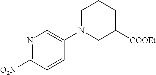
N1=C([O2N])C=CC(N2CC([COOEt])CCC2)=C1
